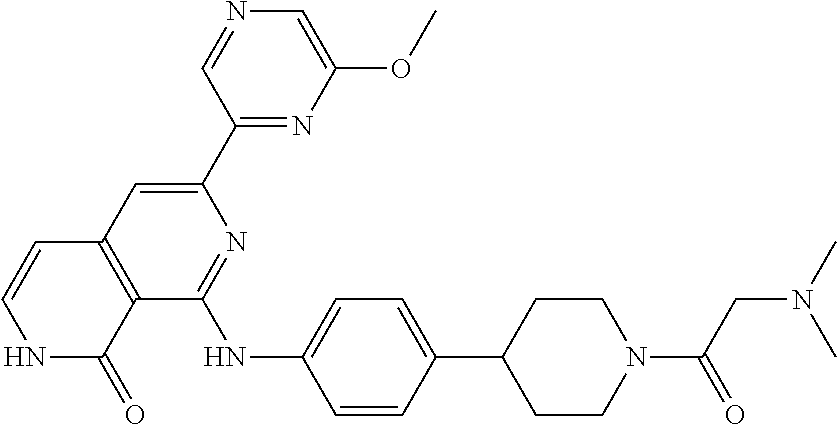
N1=CC(C2=CC3=C(C(NC4=CC=C(C5CCN(C(=O)CN(C)C)CC5)C=C4)=N2)C(=O)NC=C3)=NC(OC)=C1
